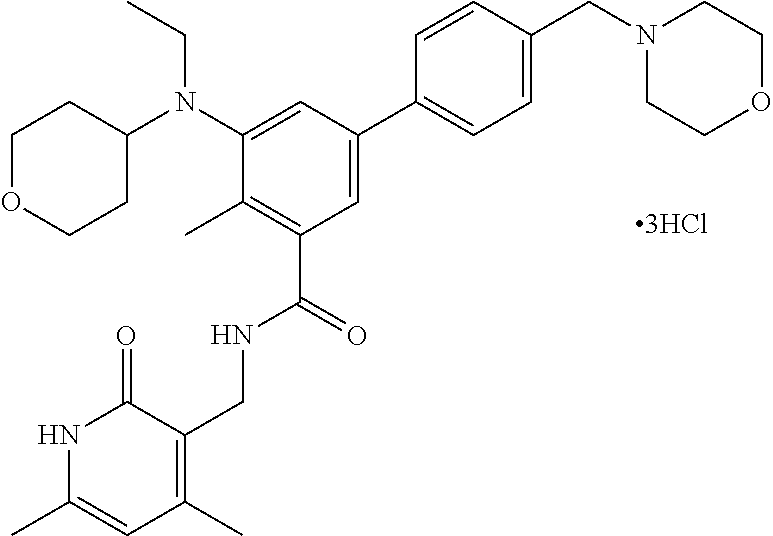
C1=C(CN2CCOCC2)C=CC(C2=CC(C(=O)NCC3=C(C)C=C(C)NC3=O)=C(C)C(N(C3CCOCC3)CC)=C2)=C1
